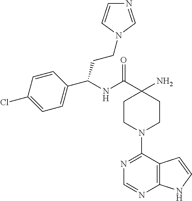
C(C1(N)CCN(C2=NC=NC3=C2C=CN3)CC1)(=O)NC(C1=CC=C(Cl)C=C1)CCN1C=CN=C1
